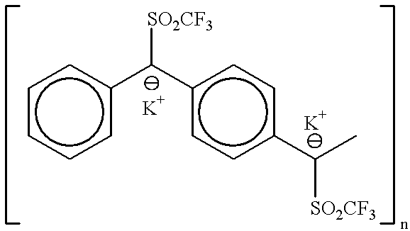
c1cccc(C(c2ccc(C(C)[SO2CF3])cc2)[SO2CF3])c1
